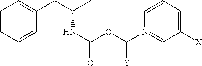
C1=CN(C(OC(NC(CC2=CC=CC=C2)C)=O)[Y])=CC([X])=C1
